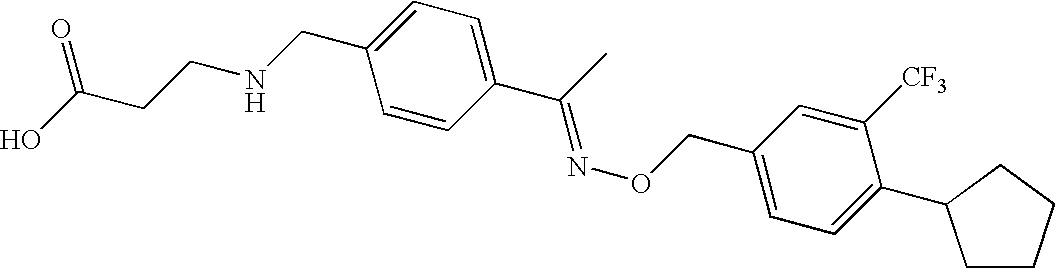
C1=CC(C(C)=NOCC2=CC=C(C3CCCC3)C([CF3])=C2)=CC=C1CNCCC(O)=O
